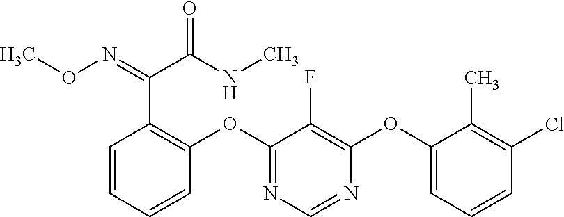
C1=CC=CC(OC2=NC=NC(OC3=CC=CC(Cl)=C3C)=C2F)=C1C(=NOC)C(NC)=O
